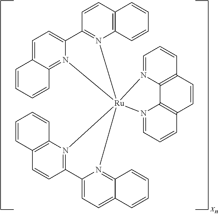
C1=CC2=C(N3=C1C1=CC=C4C(=N1[Ru]315(N3=C6C(=CC=C3C3=N1C1=C(C=C3)C=CC=C1)C=CC=C6)N1=CC=CC3=C1C1=C(C=C3)C=CC=N51)C=CC=C4)C=CC=C2.[X]
